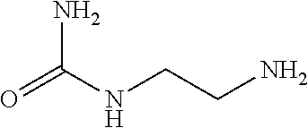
NC(NCCN)=O
